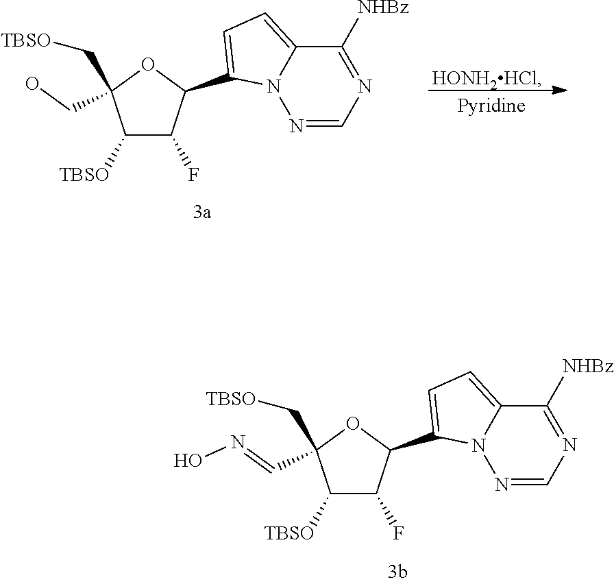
C1([TBSO])C(F)C(C2=CC=C3N2N=CN=C3[NHBz])OC1(C[TBSO])CO.C1([TBSO])C(F)C(C2=CC=C3N2N=CN=C3[NHBz])OC1(C[TBSO])C=NO
